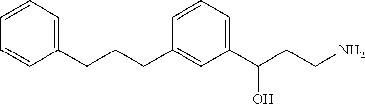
C1=CC=C(C(CCN)O)C=C1CCCC1=CC=CC=C1
